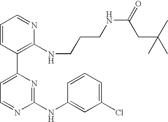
C1=CC(C2=CC=NC(NC3=CC(Cl)=CC=C3)=N2)=C(NCCCNC(=O)CC(C)(C)C)N=C1
